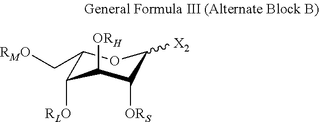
C1(C[RMO])C([RLO])C([ORH])C([ORS])C([X2])O1
